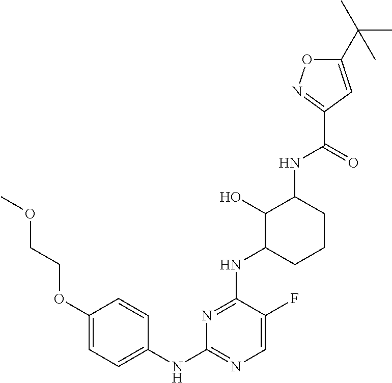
C1(OCCOC)=CC=C(NC2=NC=C(F)C(NC3CCCC(NC(=O)C4=NOC(C(C)(C)C)=C4)C3O)=N2)C=C1
